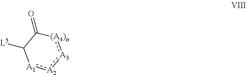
C1([L5])C(=O)[(A4)n]:[A3]:[A2]:[A1]1
